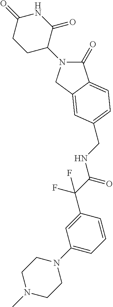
C1(=O)N(C2C(=O)NC(=O)CC2)CC2=CC(CNC(C(C3=CC(N4CCN(C)CC4)=CC=C3)(F)F)=O)=CC=C12
